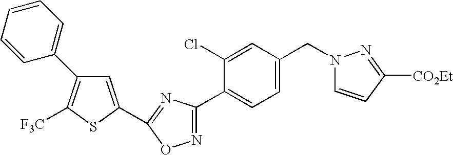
C1=C(CN2C=CC([CO2Et])=N2)C=C(Cl)C(C2=NOC(C3=CC(C4=CC=CC=C4)=C([F3C])S3)=N2)=C1
